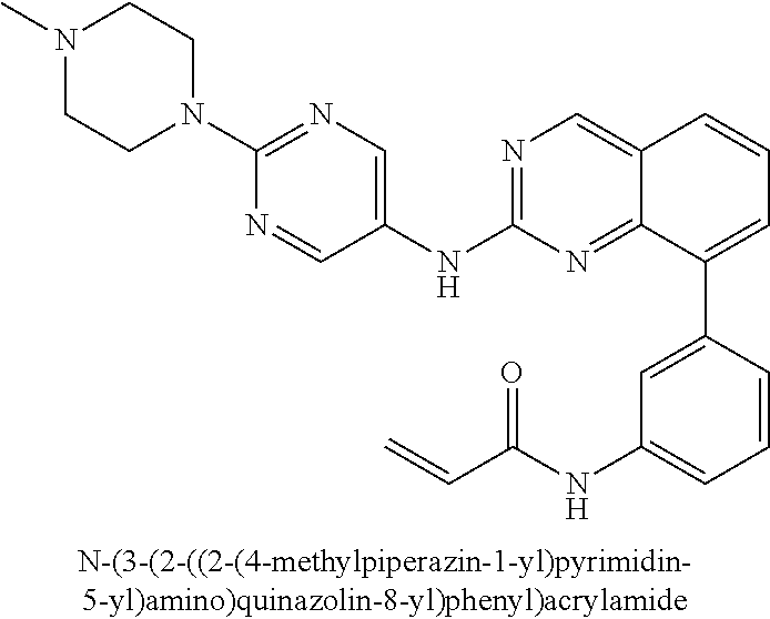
N1=C(NC2=CN=C(N3CCN(C)CC3)N=C2)N=C2C(=C1)C=CC=C2C1=CC(NC(C=C)=O)=CC=C1
